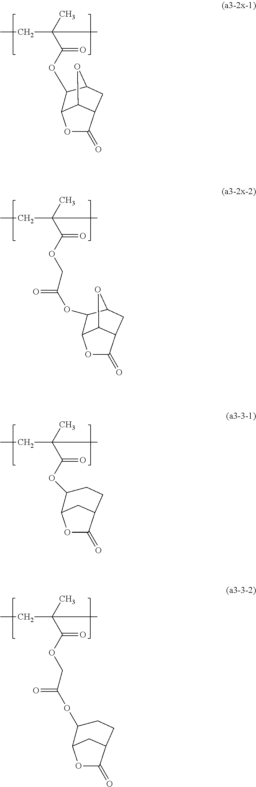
C(C(C)(C)C(=O)OC1C2OC(=O)C3C2OC1C3)C.C(C(C)(C)C(=O)OCC(=O)OC1C2OC(=O)C3C2OC1C3)C.C(C(C)(C)C(=O)OC1C2OC(=O)C(C2)CC1)C.C(C(C)(C)C(=O)OCC(=O)OC1C2OC(=O)C(C2)CC1)C
